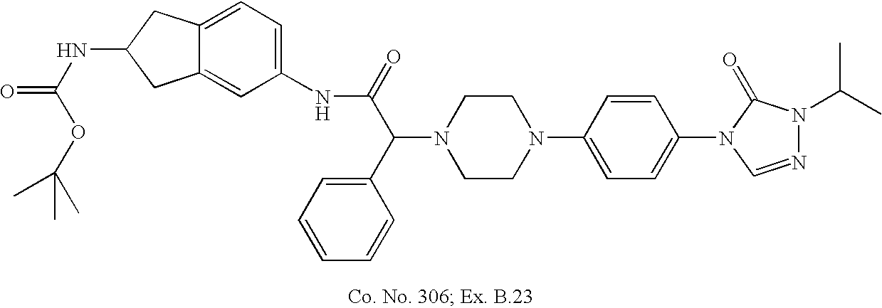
N1(C(C2=CC=CC=C2)C(=O)NC2=CC=C3C(=C2)CC(NC(=O)OC(C)(C)C)C3)CCN(C2=CC=C(N3C=NN(C(C)C)C3=O)C=C2)CC1
